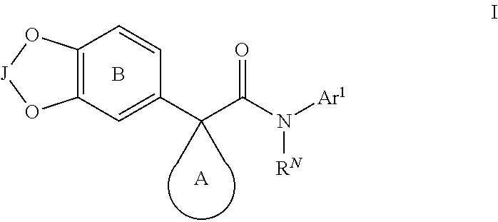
C12=C(C=C(C(C(N([RN])[Ar1])=O)(C)C)C=C1)O[J]O2.[A].B
